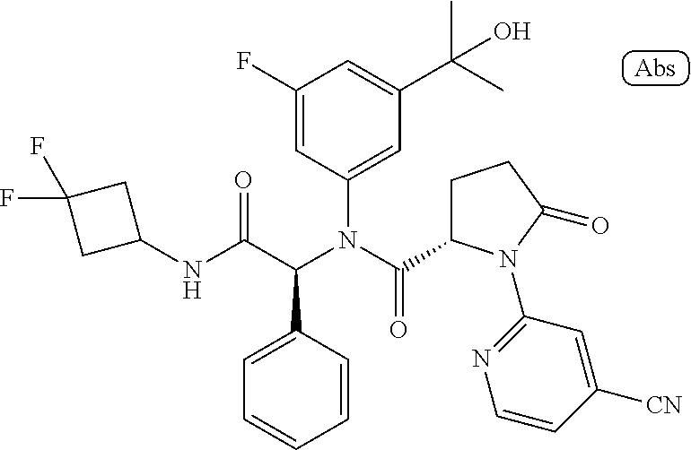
C1(NC(C(N(C(=O)C2CCC(=O)N2C2=NC=CC([CN])=C2)C2=CC(C(C)(C)O)=CC(F)=C2)C2=CC=CC=C2)=O)CC(F)(F)C1
